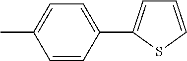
CC1=CC=C(C2=CC=CS2)C=C1
